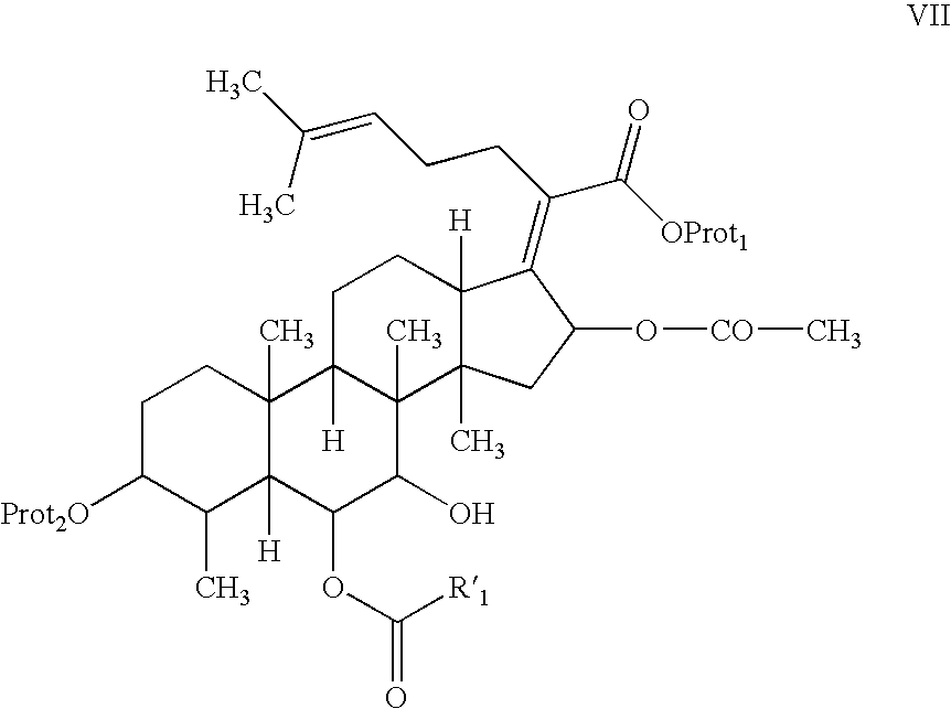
C1C([Prot2O])C(C)C2([H])C(C)(C1)C1([H])C(C)(C(O)C2OC(=O)[R1])C2(C)C([H])(CC1)C(=C(CCC=C(C)C)C([OProt1])=O)C(O[CO]C)C2
